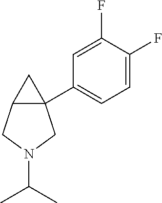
C1=C(F)C(F)=CC(C23CC2CN(C(C)C)C3)=C1
